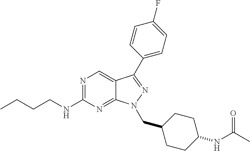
N1=C(NCCCC)N=C2C(=C1)C(C1=CC=C(F)C=C1)=NN2CC1CCC(NC(C)=O)CC1
